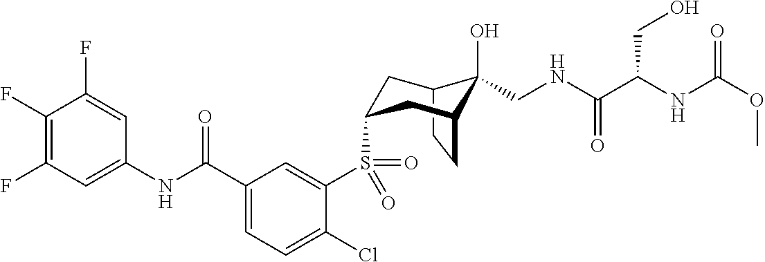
C12CCC(CC(S(C3=CC(C(NC4=CC(F)=C(F)C(F)=C4)=O)=CC=C3Cl)(=O)=O)C1)C2(O)CNC(C(NC(OC)=O)CO)=O
